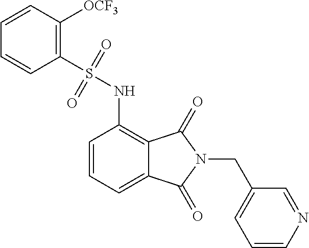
C1=CC=C2C(=C1NS(C1=C([OCF3])C=CC=C1)(=O)=O)C(=O)N(CC1=CC=CN=C1)C2=O
